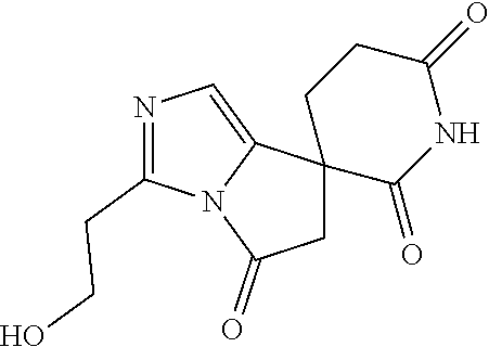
N1=C(CCO)N2C(=C1)C1(CC2=O)C(=O)NC(=O)CC1
